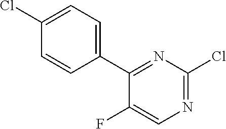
C1(C2=CC=C(Cl)C=C2)=NC(Cl)=NC=C1F
